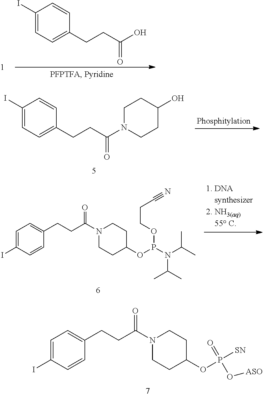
C1(I)=CC=C(CCC(O)=O)C=C1.C1(I)=CC=C(CCC(=O)N2CCC(O)CC2)C=C1.C1(I)=CC=C(CCC(=O)N2CCC(OP([SN])(=O)O[ASO])CC2)C=C1.C1(I)=CC=C(CCC(=O)N2CCC(OP(N(C(C)C)C(C)C)OCCC#N)CC2)C=C1
